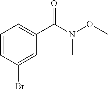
C1=CC(Br)=CC(C(N(C)OC)=O)=C1
